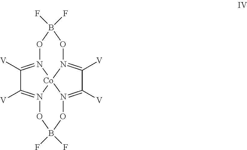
C1([V])=N2OB(F)(F)ON3=C([V])C([V])=N4[Co]23N(=C1[V])OB(F)(F)O4
